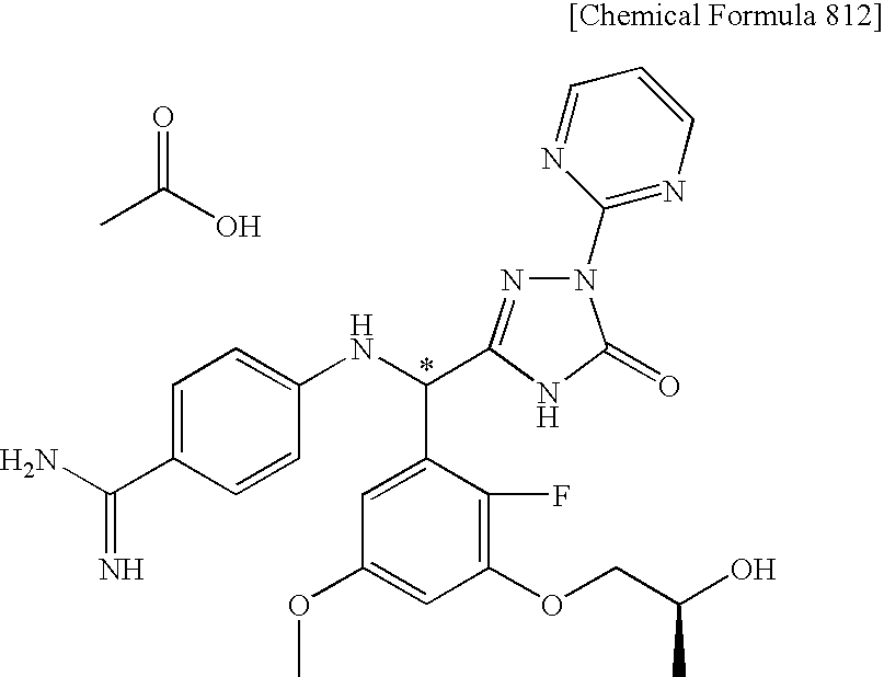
C1=C(C(=N)N)C=CC(NC(C2=CC(OC)=CC(OCC(O)C)=C2F)C2=NN(C3=NC=CC=N3)C(=O)N2)=C1.CC(O)=O
